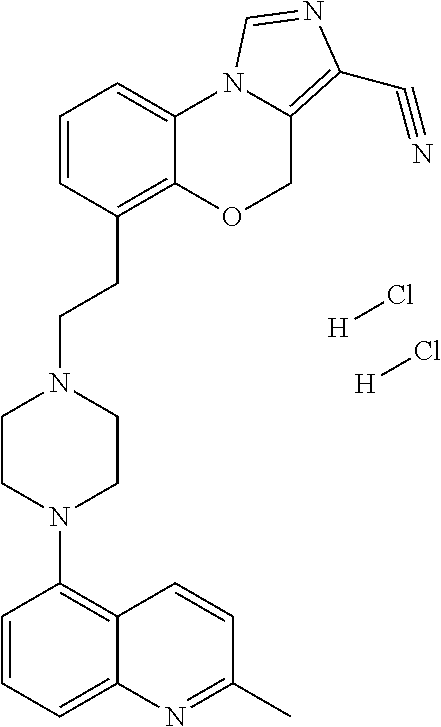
C1=CC=C2C(=C1N1CCN(CCC3=C4C(=CC=C3)N3C(=C(C#N)N=C3)CO4)CC1)C=CC(C)=N2.[H]Cl.[H]Cl
